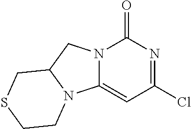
ClC1=NC(=O)N2C(=C1)N1C(C2)CSCC1
